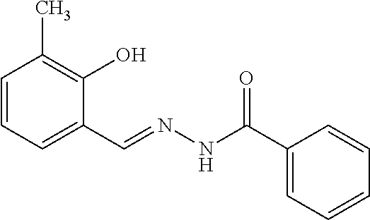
C1=CC=C(C=NNC(C2=CC=CC=C2)=O)C(O)=C1C
